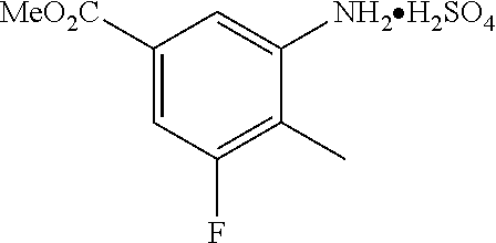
C1([MeO2C])=CC(F)=C(C)C([NH2H2SO4])=C1
